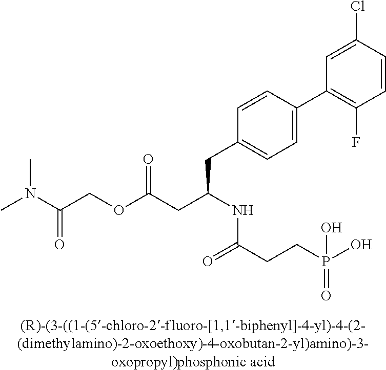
CN(C(COC(CC(NC(CCP(O)(=O)O)=O)CC1=CC=C(C2=C(F)C=CC(Cl)=C2)C=C1)=O)=O)C
